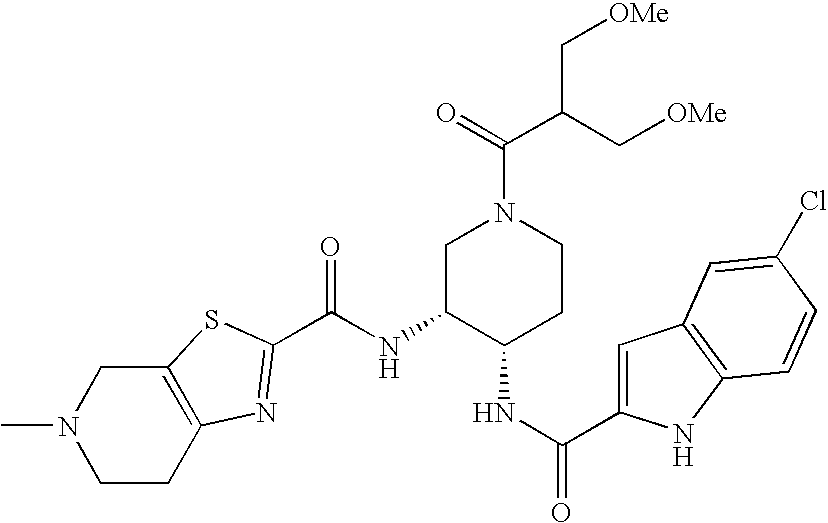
C1C2=C(CN(C)C1)SC(C(=O)NC1C(NC(C3=CC4=C(N3)C=CC(Cl)=C4)=O)CCN(C(C(C[OMe])C[OMe])=O)C1)=N2
